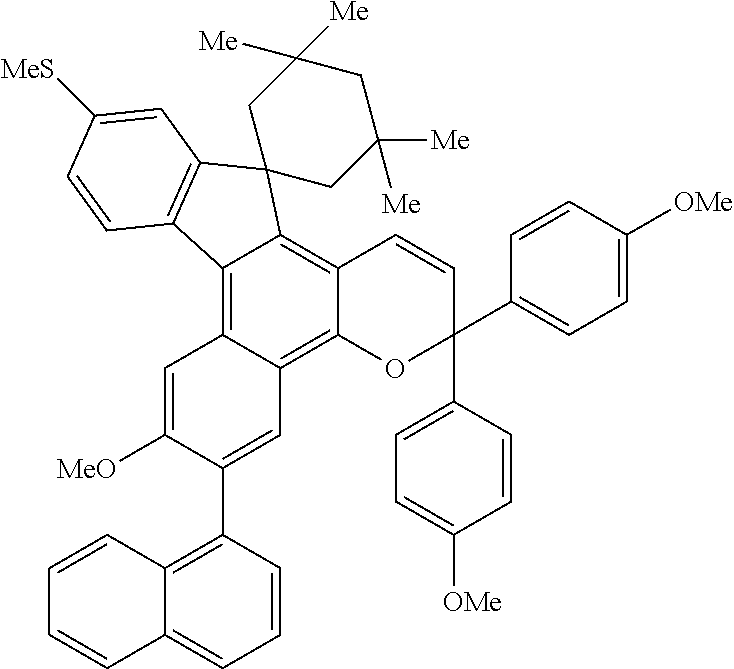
C12=C3C(=C4C(=C1C1(C5=C2C=CC([MeS])=C5)CC([Me])([Me])CC([Me])([Me])C1)C=CC(C1=CC=C([OMe])C=C1)(C1=CC=C([OMe])C=C1)O4)C=C(C1=C2C(=CC=C1)C=CC=C2)C([MeO])=C3
